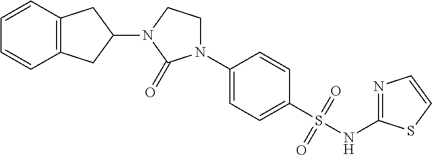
C12=C(C=CC=C1)CC(N1C(=O)N(C3=CC=C(S(NC4=NC=CS4)(=O)=O)C=C3)CC1)C2
